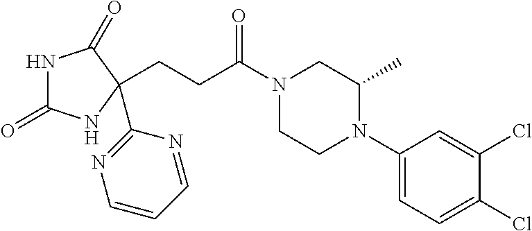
N1C(=O)NC(C2=NC=CC=N2)(CCC(N2CCN(C3=CC=C(Cl)C(Cl)=C3)C(C)C2)=O)C1=O
